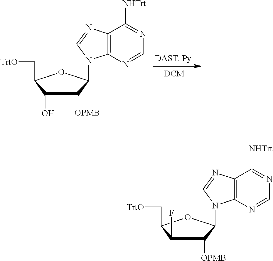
C1(O)C(C[TrtO])OC(N2C3=C(C([NHTrt])=NC=N3)N=C2)C1[OPMB].C1(F)C(C[TrtO])OC(N2C3=C(C([NHTrt])=NC=N3)N=C2)C1[OPMB]
